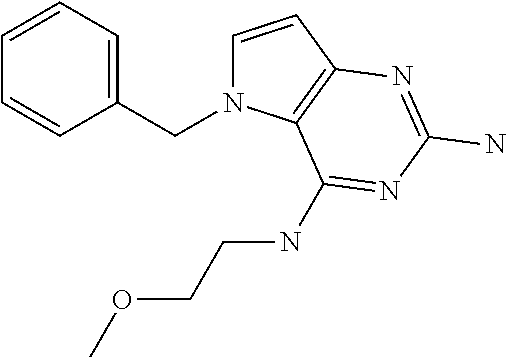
C1=CC2=C(N1CC1=CC=CC=C1)C(NCCOC)=NC(N)=N2
